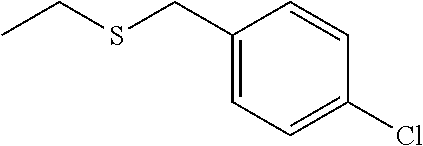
C1(CSCC)=CC=C(Cl)C=C1
